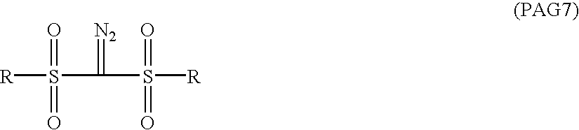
O=S([R])(C(=[N2])S([R])(=O)=O)=O
